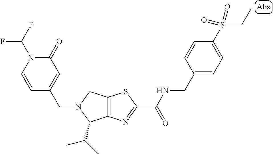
C12=C(N=C(C(NCC3=CC=C(S(CC)(=O)=O)C=C3)=O)S1)C(C(C)C)N(CC1=CC(=O)N(C(F)F)C=C1)C2
